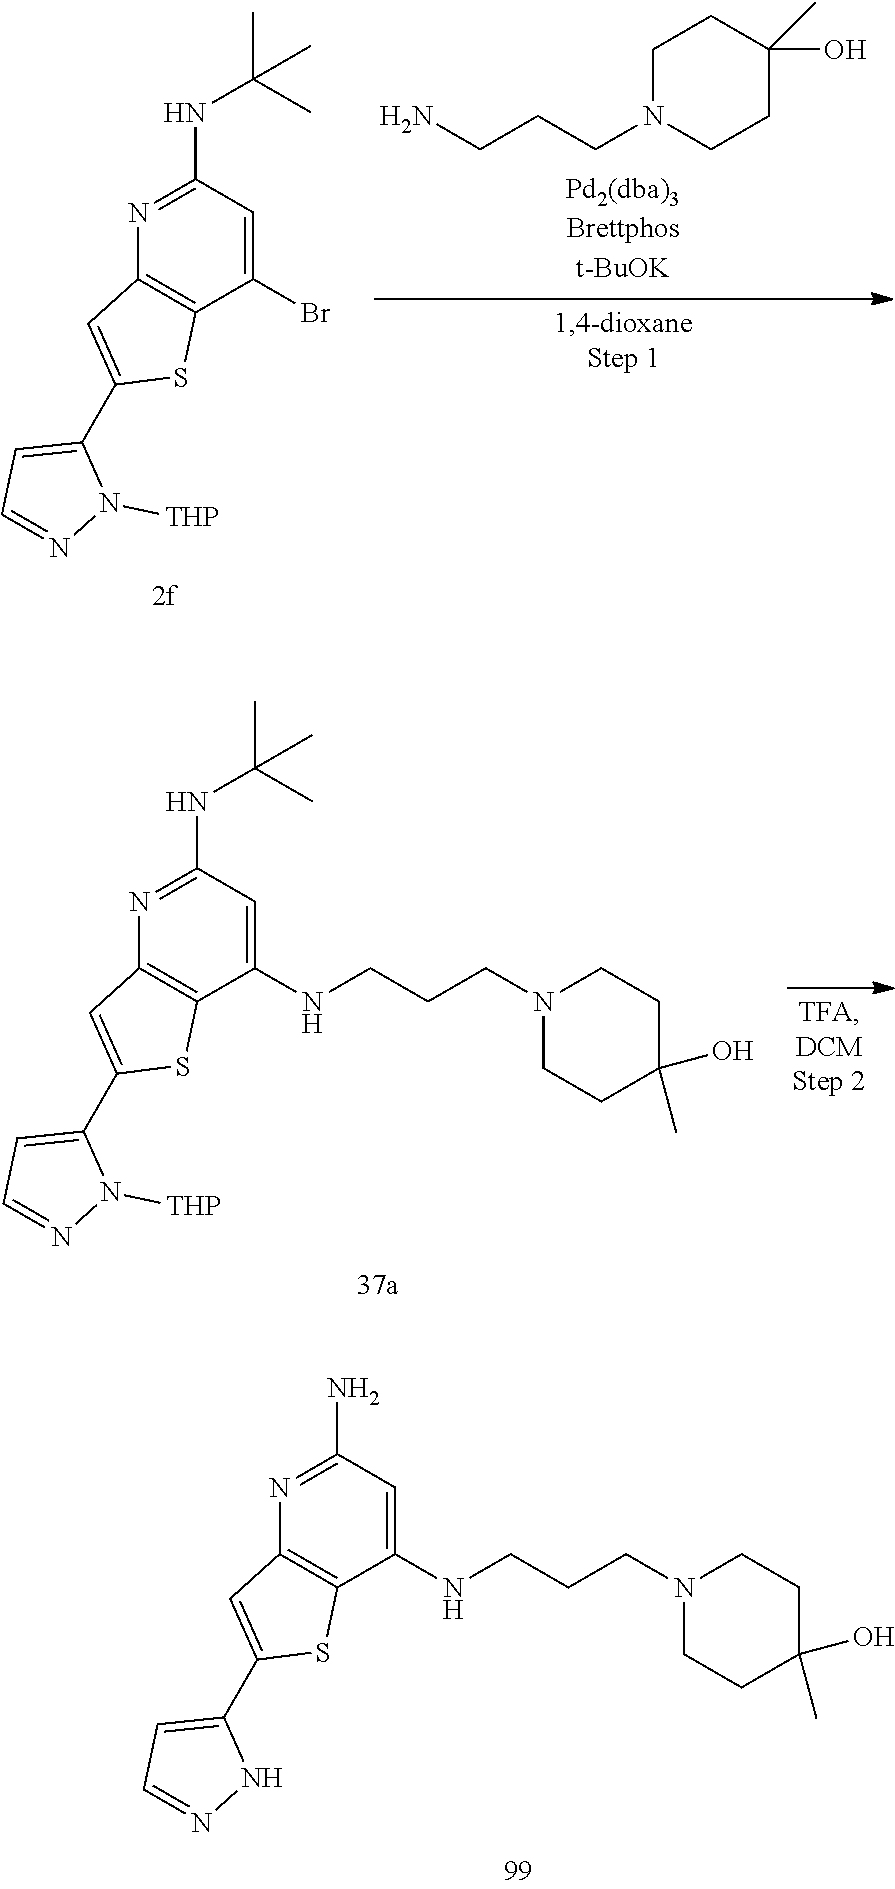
C1(NCCCN2CCC(O)(C)CC2)=CC(N)=NC2=C1SC(C1=CC=NN1)=C2.C1(Br)=CC(NC(C)(C)C)=NC2=C1SC(C1=CC=NN1[THP])=C2.C1N(CCCN)CCC(C)(O)C1.C1(NCCCN2CCC(O)(C)CC2)=CC(NC(C)(C)C)=NC2=C1SC(C1=CC=NN1[THP])=C2
